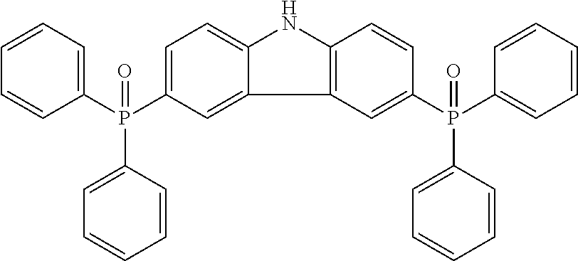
P(C1=CC=CC=C1)(C1=CC=CC=C1)(C1=CC=C2C(=C1)C1=C(N2)C=CC(P(C2=CC=CC=C2)(C2=CC=CC=C2)=O)=C1)=O
